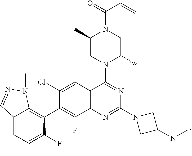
N(C1CN(C2=NC3=C(C(N4CC(C)N(C(C=C)=O)CC4C)=N2)C=C(Cl)C(C2=C4C(=CC=C2F)C=NN4C)=C3F)C1)(C)C
